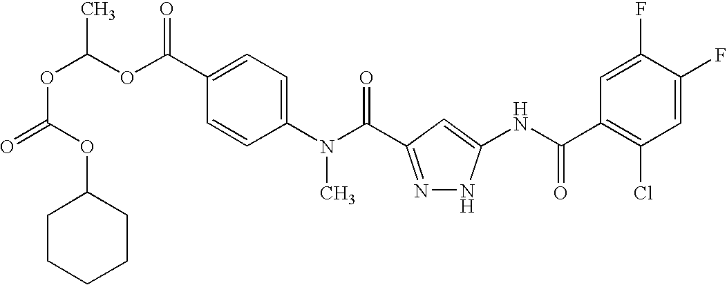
C1(N(C(=O)C2=NNC(NC(C3=C(Cl)C=C(F)C(F)=C3)=O)=C2)C)=CC=C(C(=O)OC(OC(=O)OC2CCCCC2)C)C=C1
